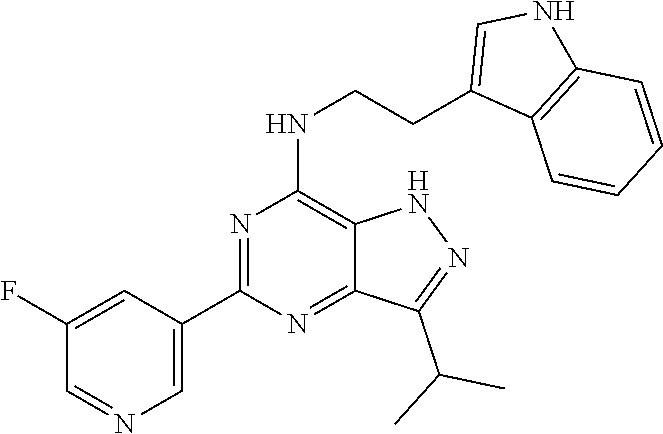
C1(C2=NC(NCCC3=CNC4=C3C=CC=C4)=C3C(=N2)C(C(C)C)=NN3)=CN=CC(F)=C1
